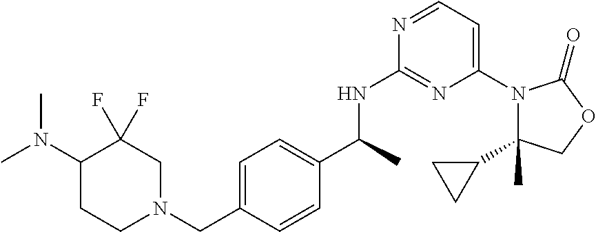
C1(C2CC2)(C)N(C2=CC=NC(NC(C3=CC=C(CN4CC(F)(F)C(N(C)C)CC4)C=C3)C)=N2)C(=O)OC1
